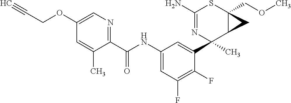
C1(N)=NC(C2=CC(NC(C3=NC=C(OCC#C)C=C3C)=O)=CC(F)=C2F)(C)C2C(COC)(S1)C2
